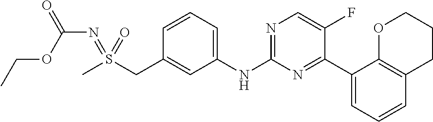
C1(NC2=NC=C(F)C(C3=CC=CC4=C3OCCC4)=N2)=CC=CC(CS(C)(=NC(=O)OCC)=O)=C1
